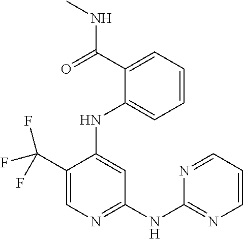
C1(C(F)(F)F)=CN=C(NC2=NC=CC=N2)C=C1NC1=CC=CC=C1C(NC)=O
